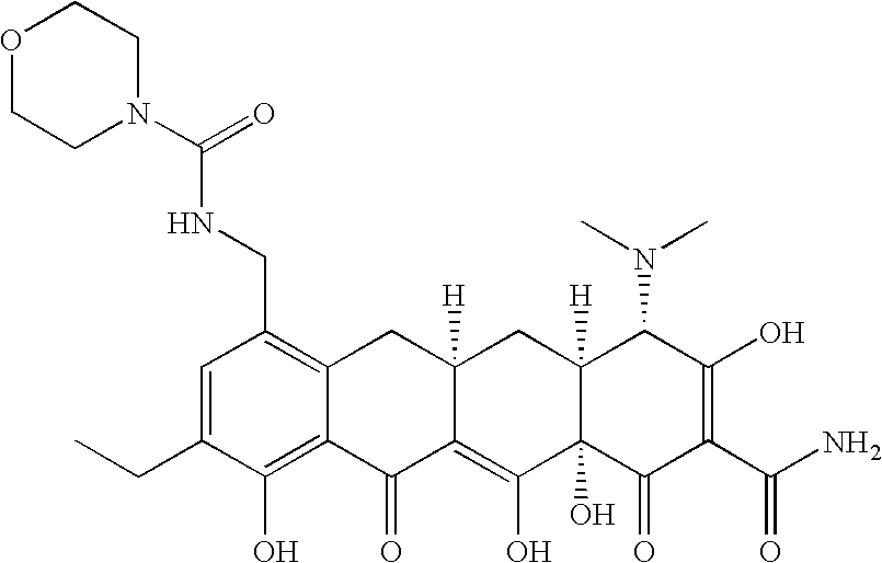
C1(CC)=CC(CNC(N2CCOCC2)=O)=C2C(=C1O)C(=O)C1=C(O)C3(O)C([H])(CC1([H])C2)C(N(C)C)C(O)=C(C(N)=O)C3=O
